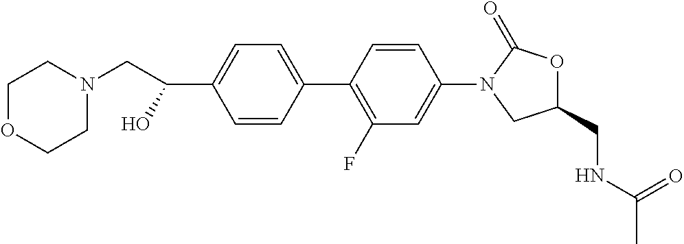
C1(C(O)CN2CCOCC2)=CC=C(C2=C(F)C=C(N3CC(CNC(C)=O)OC3=O)C=C2)C=C1
